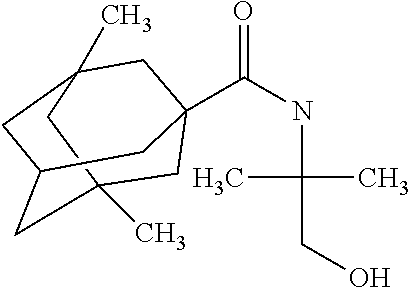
C1C2(C)CC3CC(C)(CC1(C(=O)NC(C)(C)CO)C3)C2
